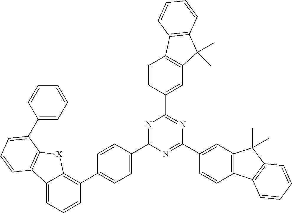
C1=CC(C2=NC(C3=CC4=C(C=C3)C3=C(C4(C)C)C=CC=C3)=NC(C3=CC4=C(C=C3)C3=C(C4(C)C)C=CC=C3)=N2)=CC=C1C1=C2C(=CC=C1)C1=C([X]2)C(C2=CC=CC=C2)=CC=C1
